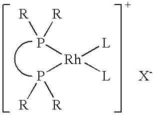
P([Rh](P([R])[R])([L])[L])([R])[R].[X-]
